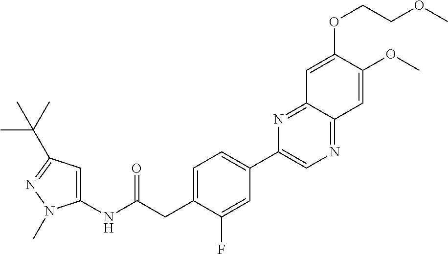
C1(NC(CC2=CC=C(C3=CN=C4C(=N3)C=C(OCCOC)C(OC)=C4)C=C2F)=O)=CC(C(C)(C)C)=NN1C
